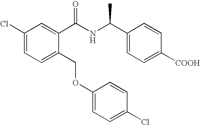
C1(Cl)=CC=C(COC2=CC=C(Cl)C=C2)C(C(NC(C2=CC=C([COOH])C=C2)C)=O)=C1
